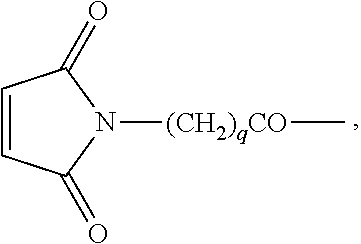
C1=CC(=O)N([(CH2)qCO]C)C1=O
